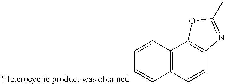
C1=CC=CC2=C1C=CC1=C2OC(C)=N1
